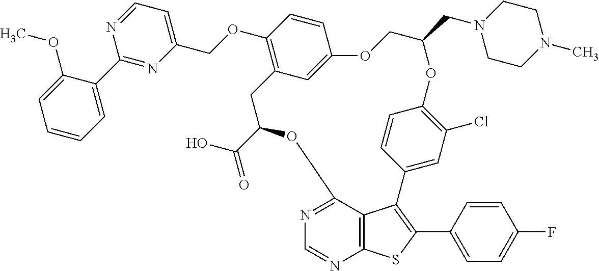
C1=CC=C(C2=NC(COC3=C4C=C(C=C3)OCC(CN3CCN(C)CC3)OC3=C(Cl)C=C(C=C3)C3=C(C5=CC=C(F)C=C5)SC5=C3C(=NC=N5)OC(C(O)=O)C4)=CC=N2)C(OC)=C1
